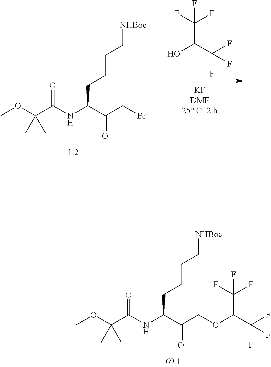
N(C(C(COC(C(F)(F)F)C(F)(F)F)=O)CCCC[NHBoc])C(C(OC)(C)C)=O.FC(F)(C(C(F)(F)F)O)F.N(C(C(CBr)=O)CCCC[NHBoc])C(C(OC)(C)C)=O
